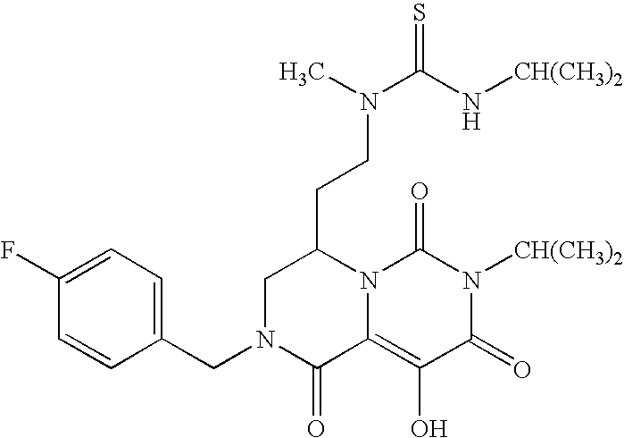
C1(CN2C(=O)C3=C(O)C(=O)N([CH(CH3)2])C(=O)N3C(CCN(C(N[CH(CH3)2])=S)C)C2)=CC=C(F)C=C1
